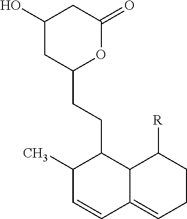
C1(O)CC(CCC2C3C(=CCCC3[R])C=CC2C)OC(=O)C1
